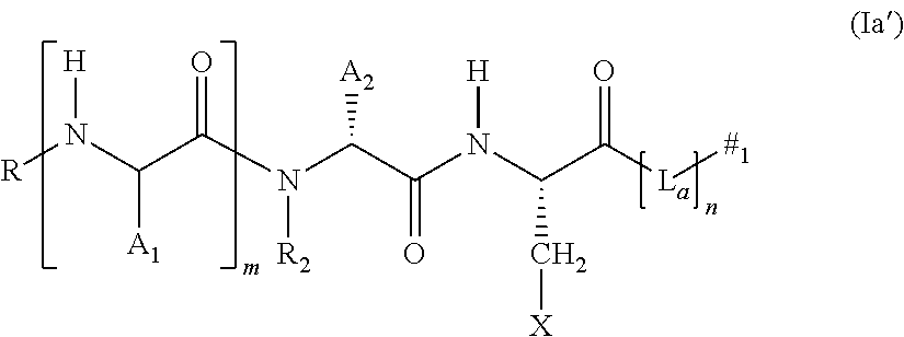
[R]N(C(C(N(C(C(N(C(C([La][#1])=O)C[X])[H])=O)[A2])[R2])=O)[A1])[H]
